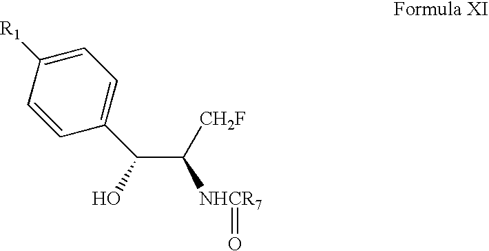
C1([R1])=CC=C(C(C([CH2F])[NHCR7]=O)O)C=C1
